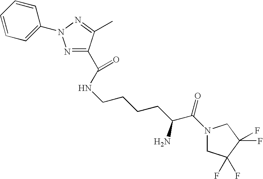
C1=CC=C(N2N=C(C(NCCCCC(C(N3CC(F)(F)C(F)(F)C3)=O)N)=O)C(C)=N2)C=C1
